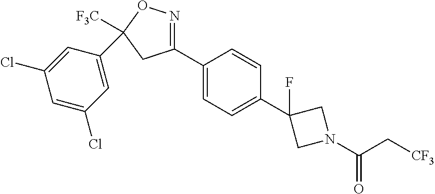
C1(C2=CC=C(C3(F)CN(C(=O)C[CF3])C3)C=C2)=NOC(C2=CC(Cl)=CC(Cl)=C2)([F3C])C1
